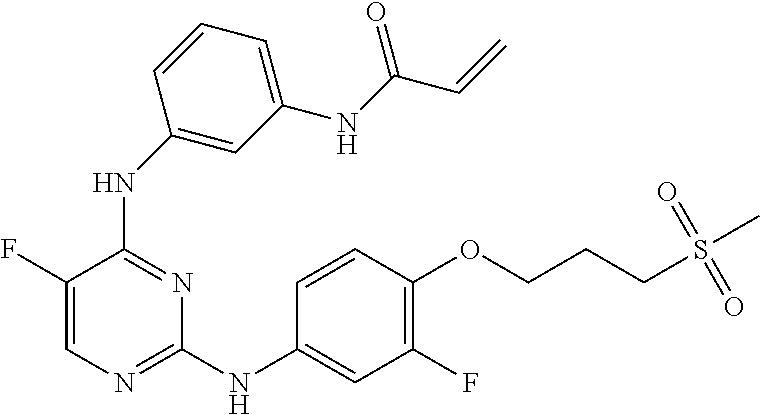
N(C1=NC=C(F)C(NC2=CC(NC(=O)C=C)=CC=C2)=N1)C1=CC(F)=C(OCCCS(C)(=O)=O)C=C1
